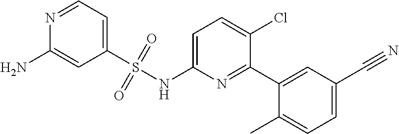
N1=CC=C(S(NC2=CC=C(Cl)C(C3=CC(C#N)=CC=C3C)=N2)(=O)=O)C=C1N
